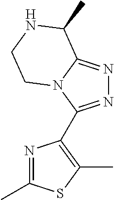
N1=C(C2=C(C)SC(C)=N2)N2C(=N1)C(C)NCC2
